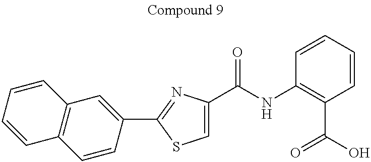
C1=C(C(NC2=C(C(=O)O)C=CC=C2)=O)N=C(C2=CC3=C(C=C2)C=CC=C3)S1
